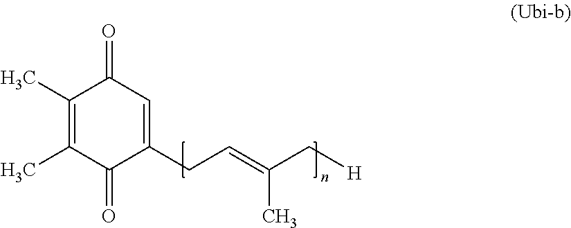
C1(C)=C(C)C(=O)C(CC=C(C[H])C)=CC1=O
